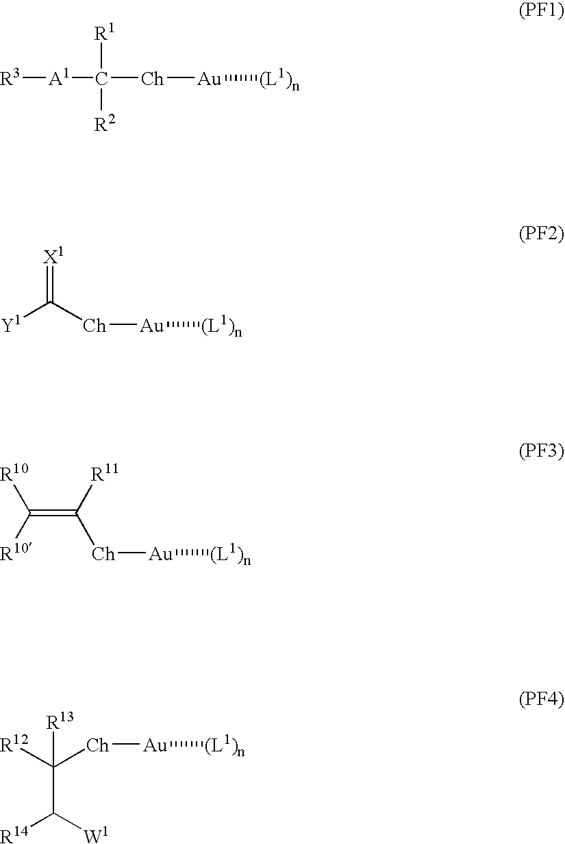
[R3][A1]C([Ch][Au][(L1)n])([R1])[R2].[Ch]([Au][(L1)n])C([Y1])=[X1].[Ch]([Au][(L1)n])C(=C([R10])[R10])[R11].[Ch]([Au][(L1)n])C([R12])(C([R14])[W1])[R13]
